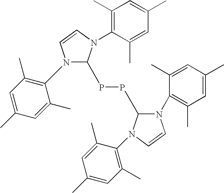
N1(C2=C(C)C=C(C)C=C2C)C(PPC2N(C3=C(C)C=C(C)C=C3C)C=CN2C2=C(C)C=C(C)C=C2C)N(C2=C(C)C=C(C)C=C2C)C=C1
